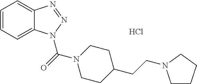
C1=CC=C2C(=C1)N=NN2C(N1CCC(CCN2CCCC2)CC1)=O.Cl
